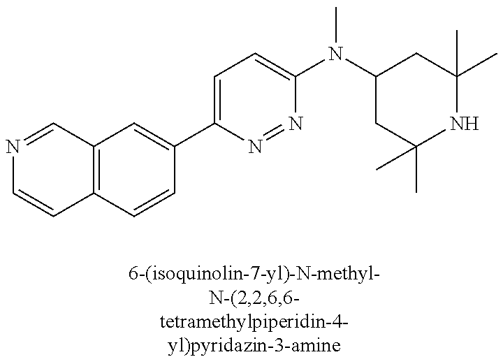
N1=CC2=C(C=C1)C=CC(C1=CC=C(N(C3CC(C)(C)NC(C)(C)C3)C)N=N1)=C2
